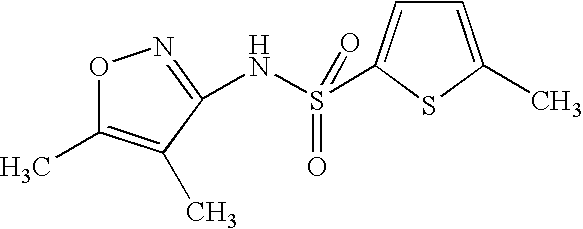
O1C(C)=C(C)C(NS(C2=CC=C(C)S2)(=O)=O)=N1
